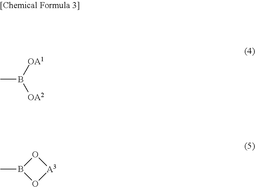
[OA1]B([OA2])C.B1(C)O[A3]O1
